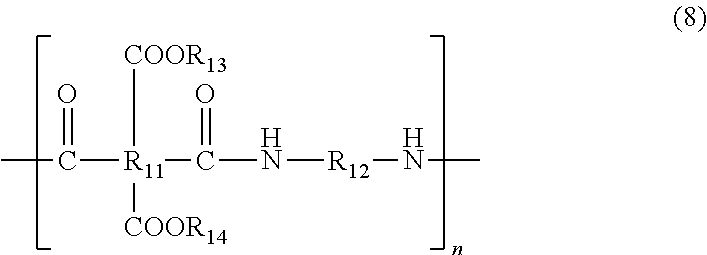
CC(=O)[R11]([COOR13])([COOR14])C(N[R12]NC)=O
